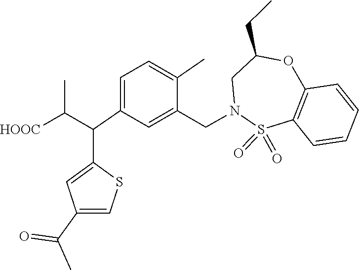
S1(=O)(=O)C2=C(C=CC=C2)OC(CC)CN1CC1=CC(C(C(C)[HOOC])C2=CC(C(=O)C)=CS2)=CC=C1C
